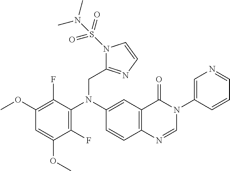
N1(S(N(C)C)(=O)=O)C(CN(C2=C(F)C(OC)=CC(OC)=C2F)C2=CC3=C(C=C2)N=CN(C2=CN=CC=C2)C3=O)=NC=C1
